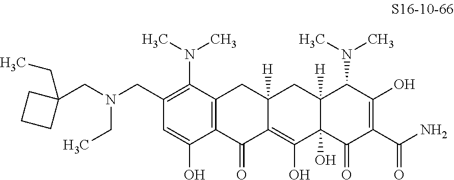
C1(CN(CC2(CC)CCC2)CC)=C(N(C)C)C2=C(C(O)=C1)C(=O)C1=C(O)C3(O)C([H])(CC1([H])C2)C(N(C)C)C(O)=C(C(N)=O)C3=O
